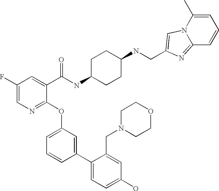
C1(F)=CN=C(OC2=CC=CC(C3=CC=C(O)C=C3CN3CCOCC3)=C2)C(C(NC2CCC(NCC3=CN4C(=N3)C=CC=C4C)CC2)=O)=C1
